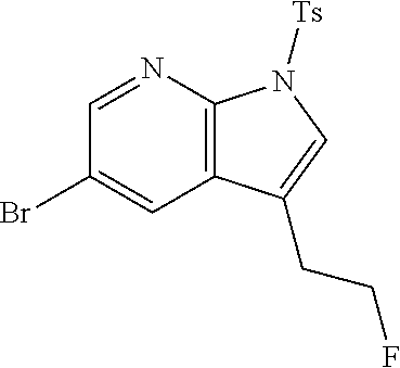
C12=C(N=CC(Br)=C1)N([Ts])C=C2CCF
